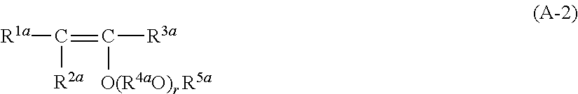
[R1a]C([R2a])=C([O(R4aO)r R5a])[R3a]
